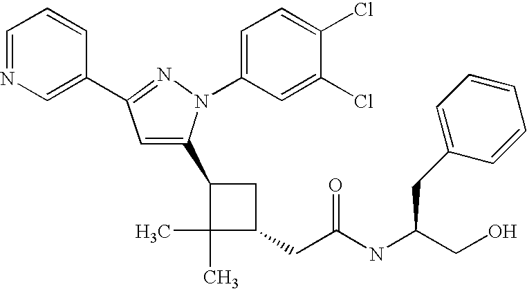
C1(C2=CC(C3=CN=CC=C3)=NN2C2=CC=C(Cl)C(Cl)=C2)C(C)(C)C(CC(=O)NC(CC2=CC=CC=C2)CO)C1
